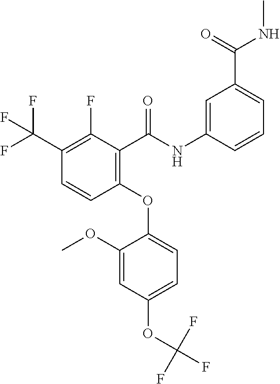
C1(OC2=CC=C(OC(F)(F)F)C=C2OC)=C(C(NC2=CC(C(=O)NC)=CC=C2)=O)C(F)=C(C(F)(F)F)C=C1
